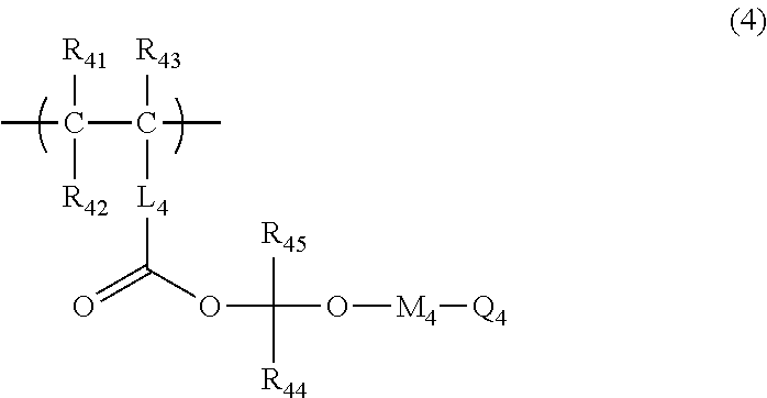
O(C(O[M4][Q4])([R45])[R44])C(=O)[L4]C(C)(C(C)([R41])[R42])[R43]
